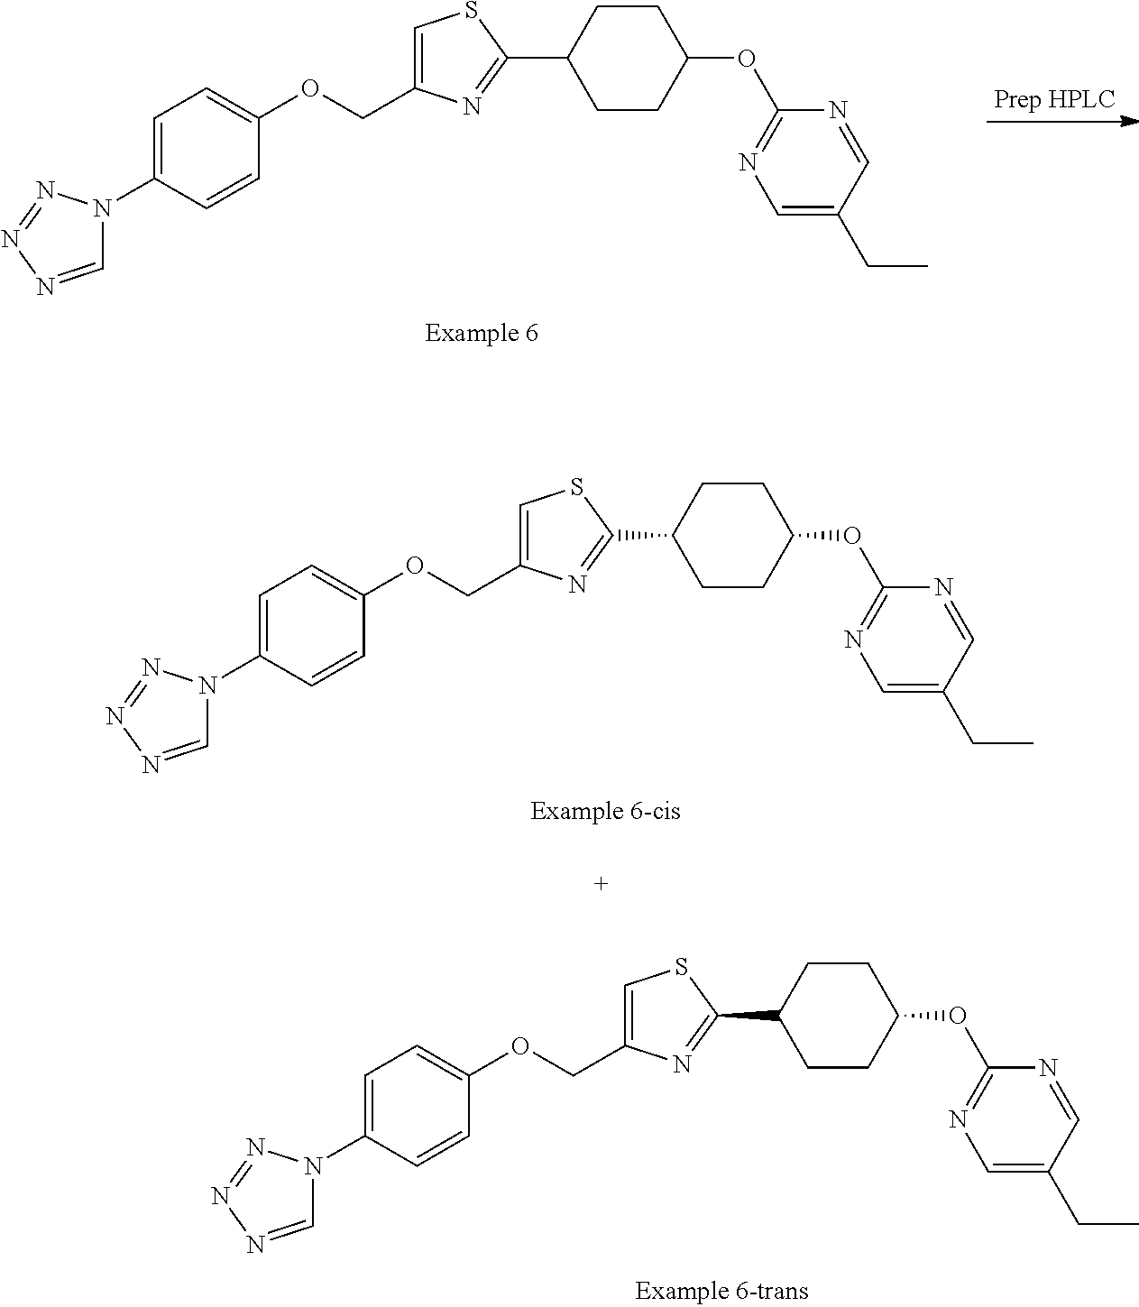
C1=C(COC2=CC=C(N3C=NN=N3)C=C2)N=C(C2CCC(OC3=NC=C(CC)C=N3)CC2)S1.C1=C(COC2=CC=C(N3C=NN=N3)C=C2)N=C(C2CCC(OC3=NC=C(CC)C=N3)CC2)S1.C1=C(COC2=CC=C(N3C=NN=N3)C=C2)N=C(C2CCC(OC3=NC=C(CC)C=N3)CC2)S1
